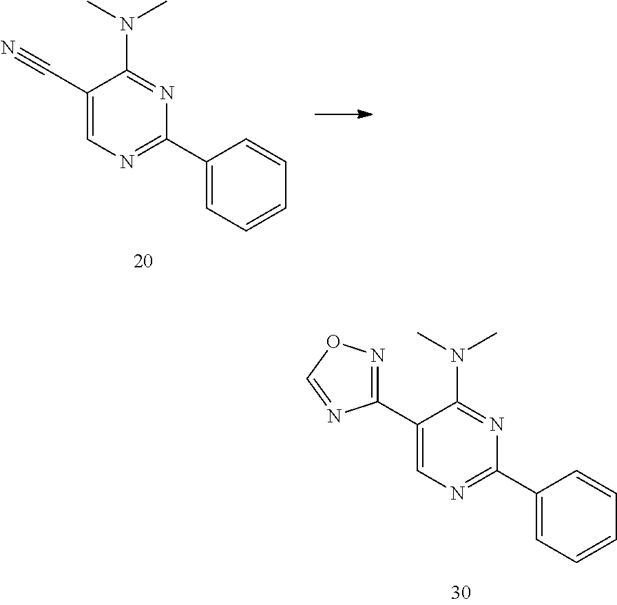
C1(C#N)=CN=C(C2=CC=CC=C2)N=C1N(C)C.C1(C2=NOC=N2)=CN=C(C2=CC=CC=C2)N=C1N(C)C
